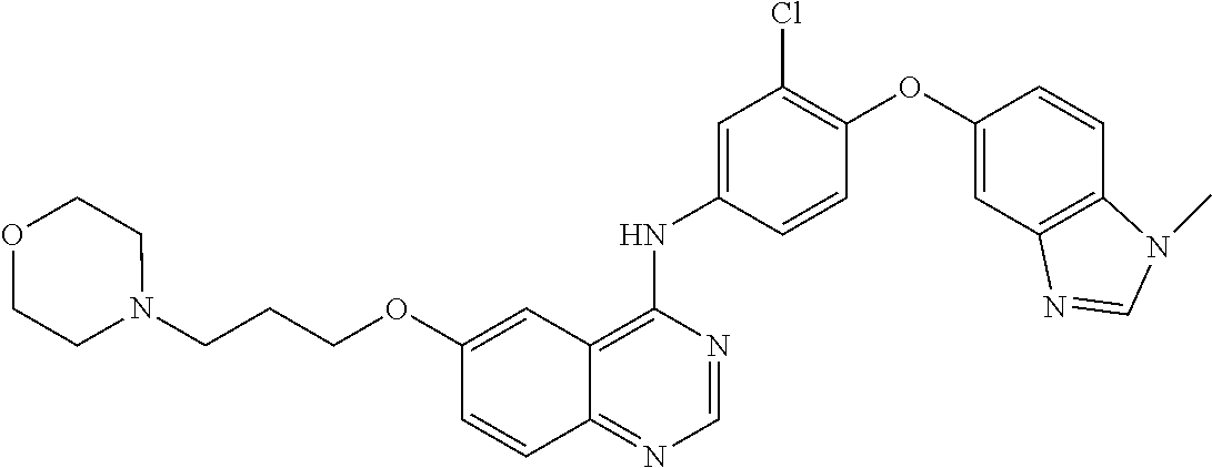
C1=NC(NC2=CC(Cl)=C(OC3=CC4=C(C=C3)N(C)C=N4)C=C2)=C2C(=N1)C=CC(OCCCN1CCOCC1)=C2
